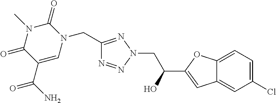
C1(CN2C(=O)N(C)C(=O)C(C(N)=O)=C2)=NN(CC(C2=CC3=CC(Cl)=CC=C3O2)O)N=N1
